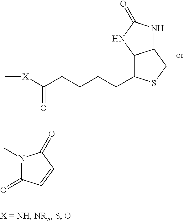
C[X]C(CCCCC1C2C(CS1)NC(=O)N2)=O.N1(C)C(=O)C=CC1=O
